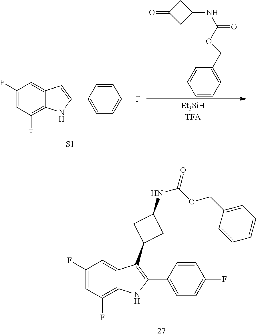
C1(F)=CC(F)=C2C(=C1)C(C1CC(NC(OCC3=CC=CC=C3)=O)C1)=C(C1=CC=C(F)C=C1)N2.C1(F)=CC(F)=C2C(=C1)C=C(C1=CC=C(F)C=C1)N2.[S1].C1C(=O)CC1NC(=O)OCC1=CC=CC=C1
